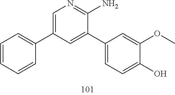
C1(C2=CC=C(O)C(OC)=C2)=CC(C2=CC=CC=C2)=CN=C1N
